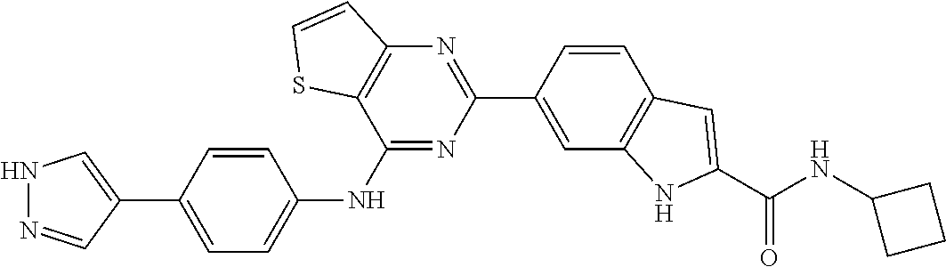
C1=C(C2=CNN=C2)C=CC(NC2=NC(C3=CC4=C(C=C3)C=C(C(NC3CCC3)=O)N4)=NC3=C2SC=C3)=C1
